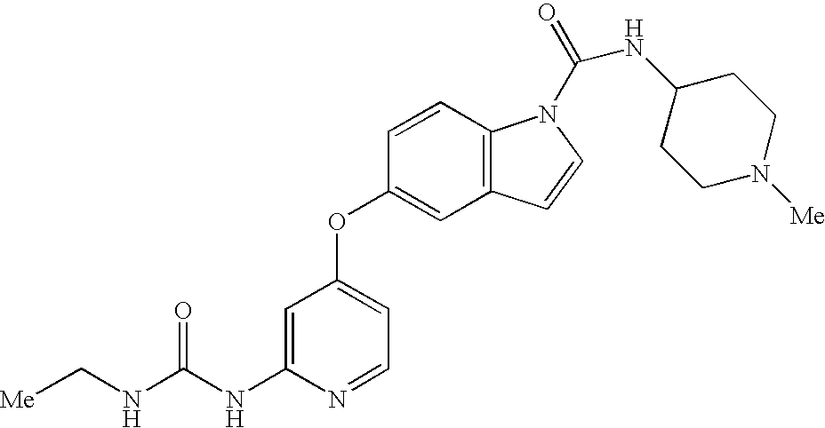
N(C(NC1=CC(OC2=CC3=C(C=C2)N(C(=O)NC2CCN([Me])CC2)C=C3)=CC=N1)=O)C[Me]
